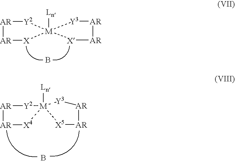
[AR]1[AR][X][M]2([Ln])([Y2]1)[Y3][AR][AR][X]2.B.[AR]1[AR][X4][M]2([Ln])([Y2]1)[Y3][AR][AR][X5]2.B
